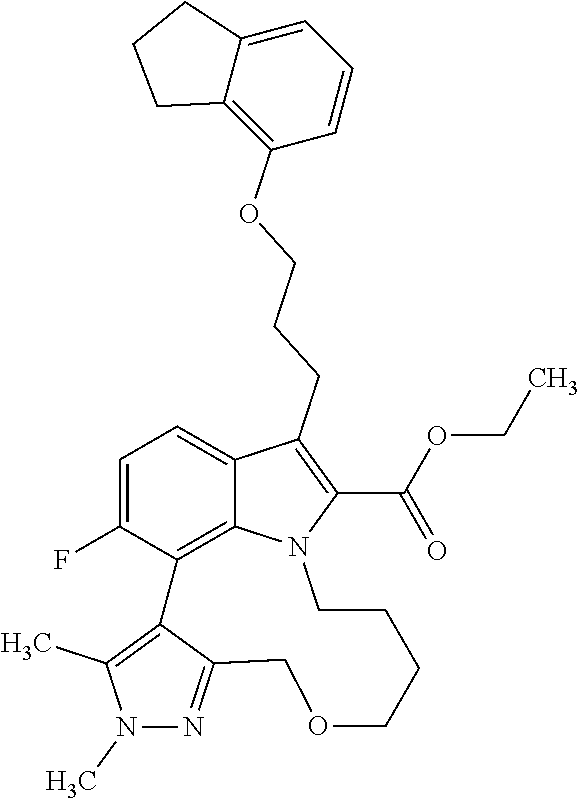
C12=C(OCCCC3=C(C(OCC)=O)N4C5=C(C(F)=CC=C53)C3=C(C)N(C)N=C3COCCCC4)C=CC=C1CCC2
